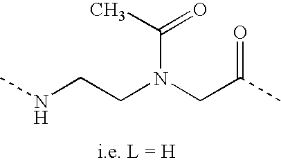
CNCCN(CC(=O)C)C(C)=O
